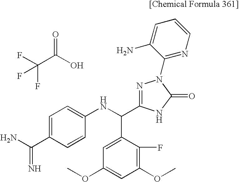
FC(C(O)=O)(F)F.C1=C(C(N)=N)C=CC(NC(C2=CC(OC)=CC(OC)=C2F)C2=NN(C3=NC=CC=C3N)C(=O)N2)=C1
